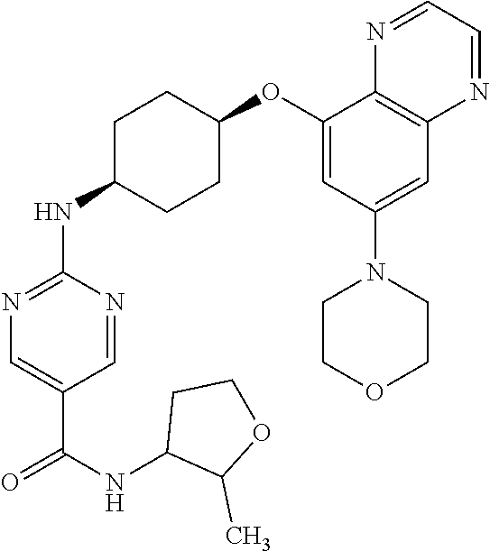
C1=NC(NC2CCC(OC3=CC(N4CCOCC4)=CC4=C3N=CC=N4)CC2)=NC=C1C(NC1C(C)OCC1)=O
